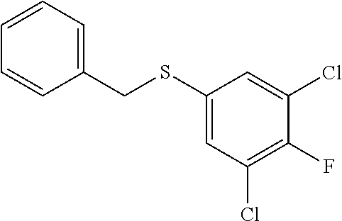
C1(SCC2=CC=CC=C2)=CC(Cl)=C(F)C(Cl)=C1
